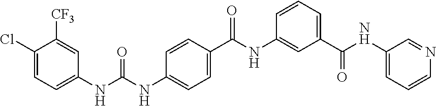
C1(Cl)=CC=C(NC(NC2=CC=C(C(NC3=CC(C(=O)NC4=CC=CN=C4)=CC=C3)=O)C=C2)=O)C=C1[CF3]
